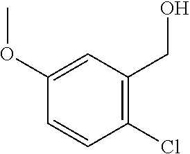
C1(Cl)=C(CO)C=C(OC)C=C1
